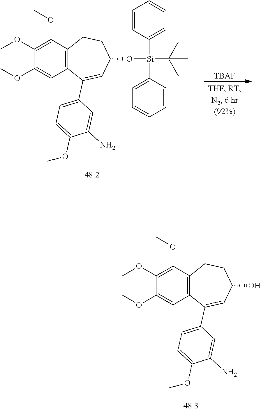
C12=C(C(OC)=C(OC)C(OC)=C1)CCC(O)C=C2C1=CC=C(OC)C(N)=C1.C12=C(C(OC)=C(OC)C(OC)=C1)CCC(O[Si](C(C)(C)C)(C1=CC=CC=C1)C1=CC=CC=C1)C=C2C1=CC=C(OC)C(N)=C1.[TBAF]
